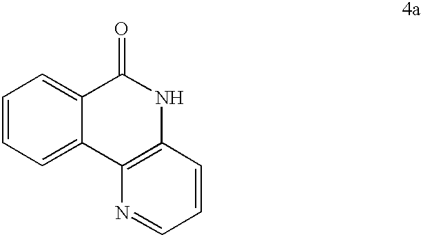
C1=CC=C2C(=C1)C(=O)NC1=C2N=CC=C1
